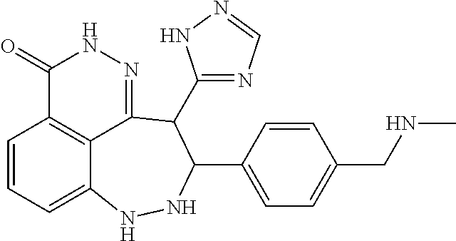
C1=CC=C2C3=C1C(=O)NN=C3C(C1=NC=NN1)C(C1=CC=C(CNC)C=C1)NN2
